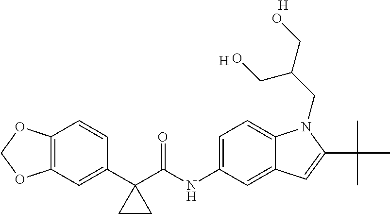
C12=C(C=C(C3(C(NC4=CC=C5C(=C4)C=C(C(C)(C)C)N5CC(CO)CO)=O)CC3)C=C1)OCO2.[H].[H]
